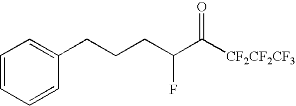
C1=CC=CC(CCCC(C([CF2CF2CF3])=O)F)=C1
